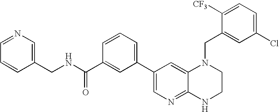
C1=NC=C(CNC(C2=CC(C3=CN=C4C(=C3)N(CC3=CC(Cl)=CC=C3[CF3])CCN4)=CC=C2)=O)C=C1
